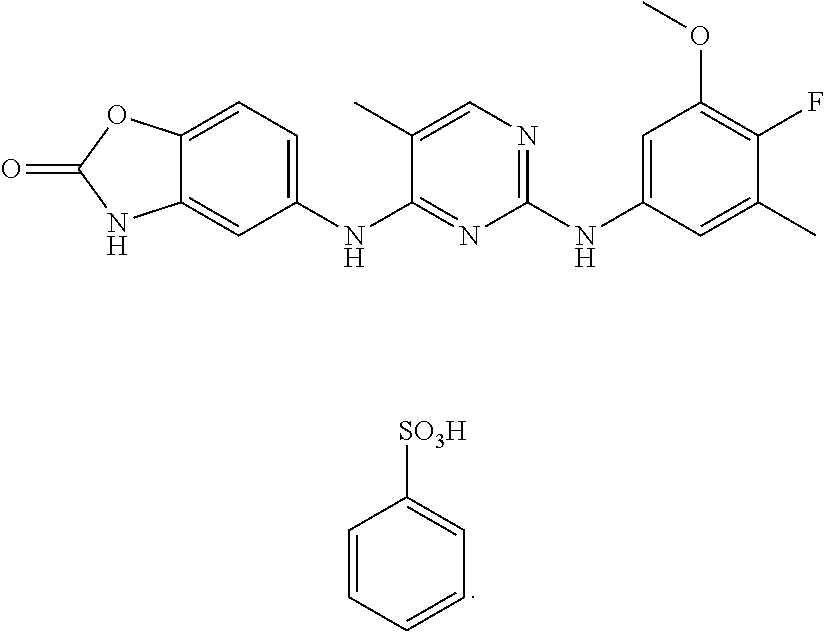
C1=CC=CC=C1[SO3H].C12=CC(NC3=NC(NC4=CC(OC)=C(F)C(C)=C4)=NC=C3C)=CC=C1OC(=O)N2
